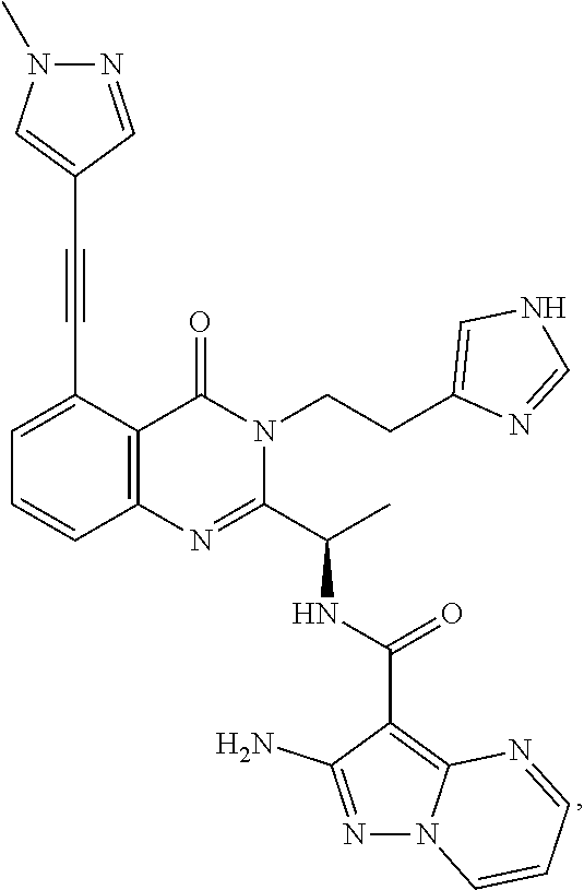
C(C1=CC=CC2=C1C(=O)N(CCC1=CNC=N1)C(C(C)NC(C1=C3N(N=C1N)C=CC=N3)=O)=N2)#CC1=CN(C)N=C1
